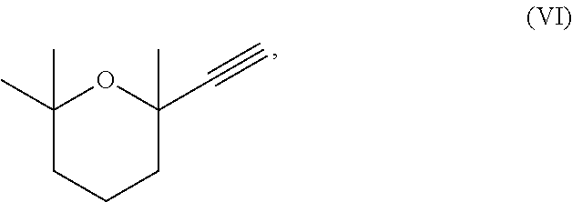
C1(C)(C)CCCC(C)(C#C)O1
